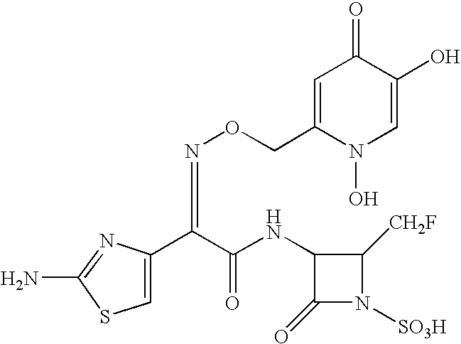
C1=C(CON=C(C(NC2C(=O)N([SO3H])C2[CH2F])=O)C2=CSC(N)=N2)N(O)C=C(O)C1=O
